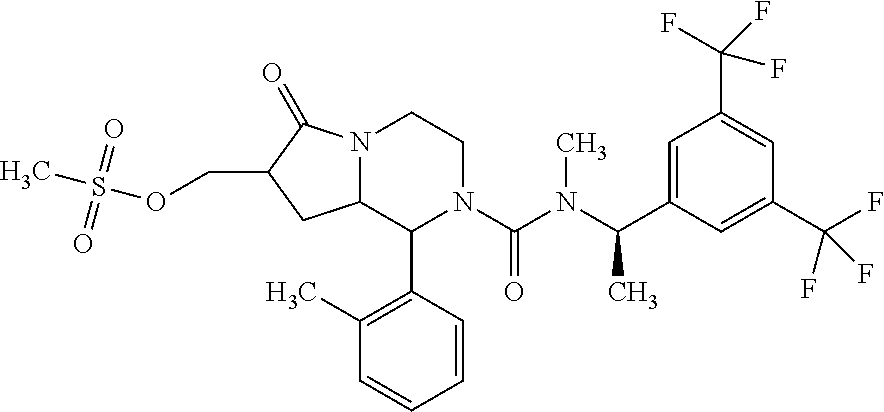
C1=C(C(N(C(N2C(C3=C(C)C=CC=C3)C3N(CC2)C(=O)C(COS(C)(=O)=O)C3)=O)C)C)C=C(C(F)(F)F)C=C1C(F)(F)F
